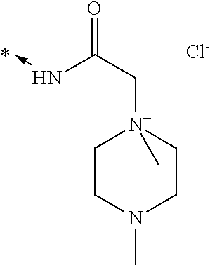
N(->C)C(=O)C[N+]1(C)CCN(C)CC1.[Cl-]
